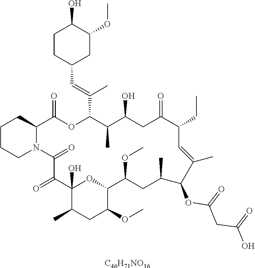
[C46H71NO16].C1CCN2C(C1)C(=O)OC(C(=CC1CC(OC)C(O)CC1)C)C(C)C(O)CC(=O)C(CC)C=C(C)C(OC(=O)CC(=O)O)C(C)CC(OC)C1OC(O)(C(=O)C2=O)C(C)CC1OC
